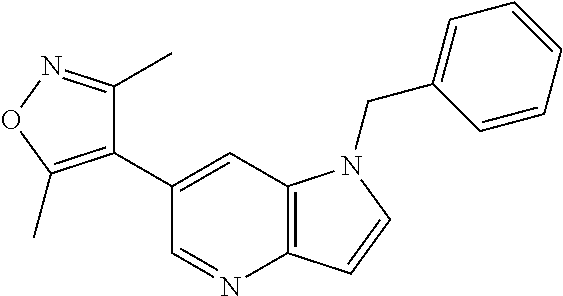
C1(C2=CC3=C(N=C2)C=CN3CC2=CC=CC=C2)=C(C)ON=C1C
